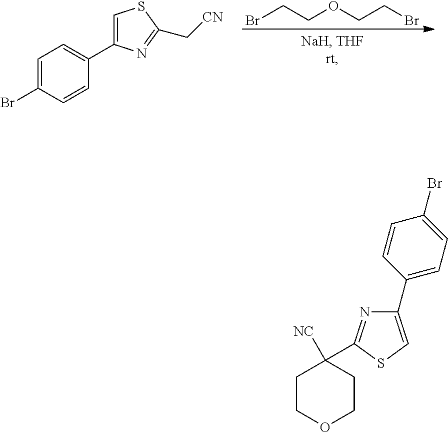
C1=C(Br)C=CC(C2=CSC(C[CN])=N2)=C1.BrCCOCCBr.C1COCCC1([NC])C1=NC(C2=CC=C(Br)C=C2)=CS1
